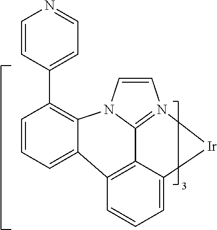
C1=CC=C2C3=C4C5=N(C=CN5C2=C1C1=CC=NC=C1)[Ir]C4=CC=C3
